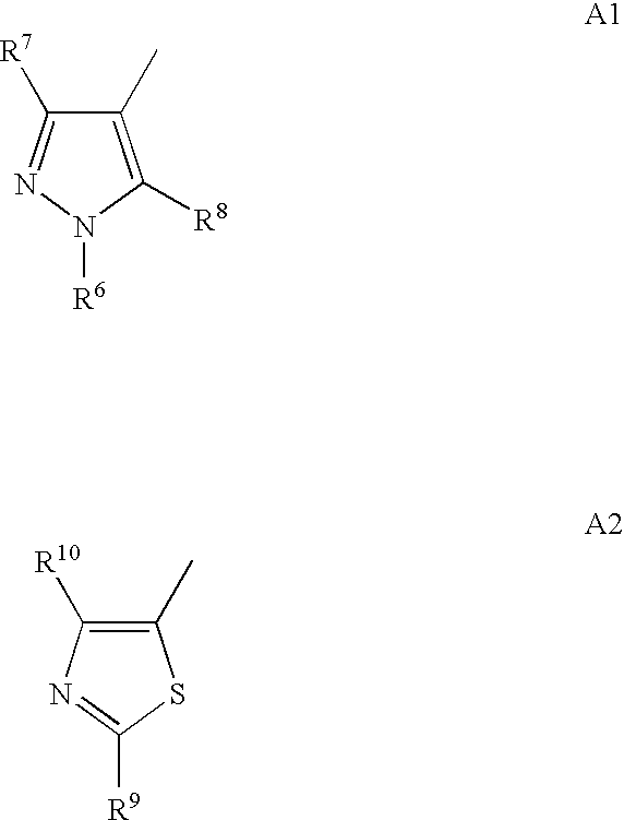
C1(C)=C([R8])N([R6])N=C1[R7].C1(C)=C([R10])N=C([R9])S1
